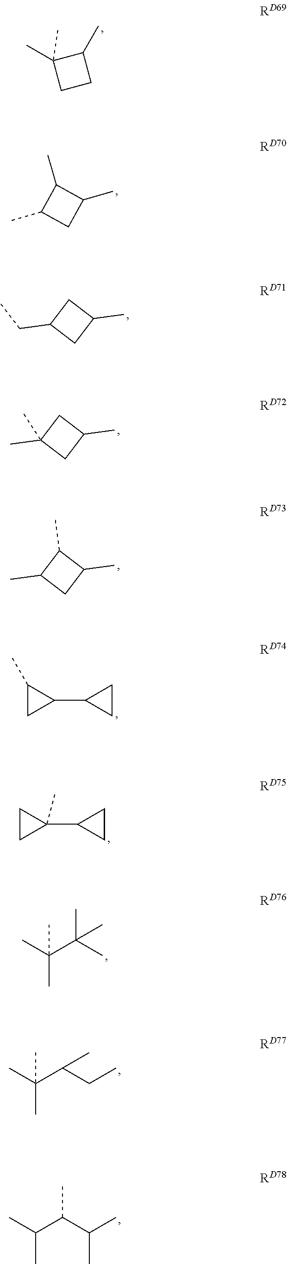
CC1(C)CCC1C.CC1CC(C)C1C.C(C1CC(C)C1)C.CC1(C)CC(C)C1.CC1CC(C)C1C.C1(C)CC1C1CC1.C1CC1(C1CC1)C.CC(C(C)(C)C)(C)C.CC(C(CC)C)(C)C.CC(C(C(C)C)C)C
